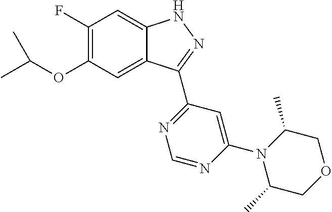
C1(F)=C(OC(C)C)C=C2C(=C1)NN=C2C1=NC=NC(N2C(C)COCC2C)=C1
